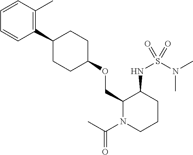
C1(C2CCC(OCC3N(C(C)=O)CCCC3NS(N(C)C)(=O)=O)CC2)=C(C)C=CC=C1
